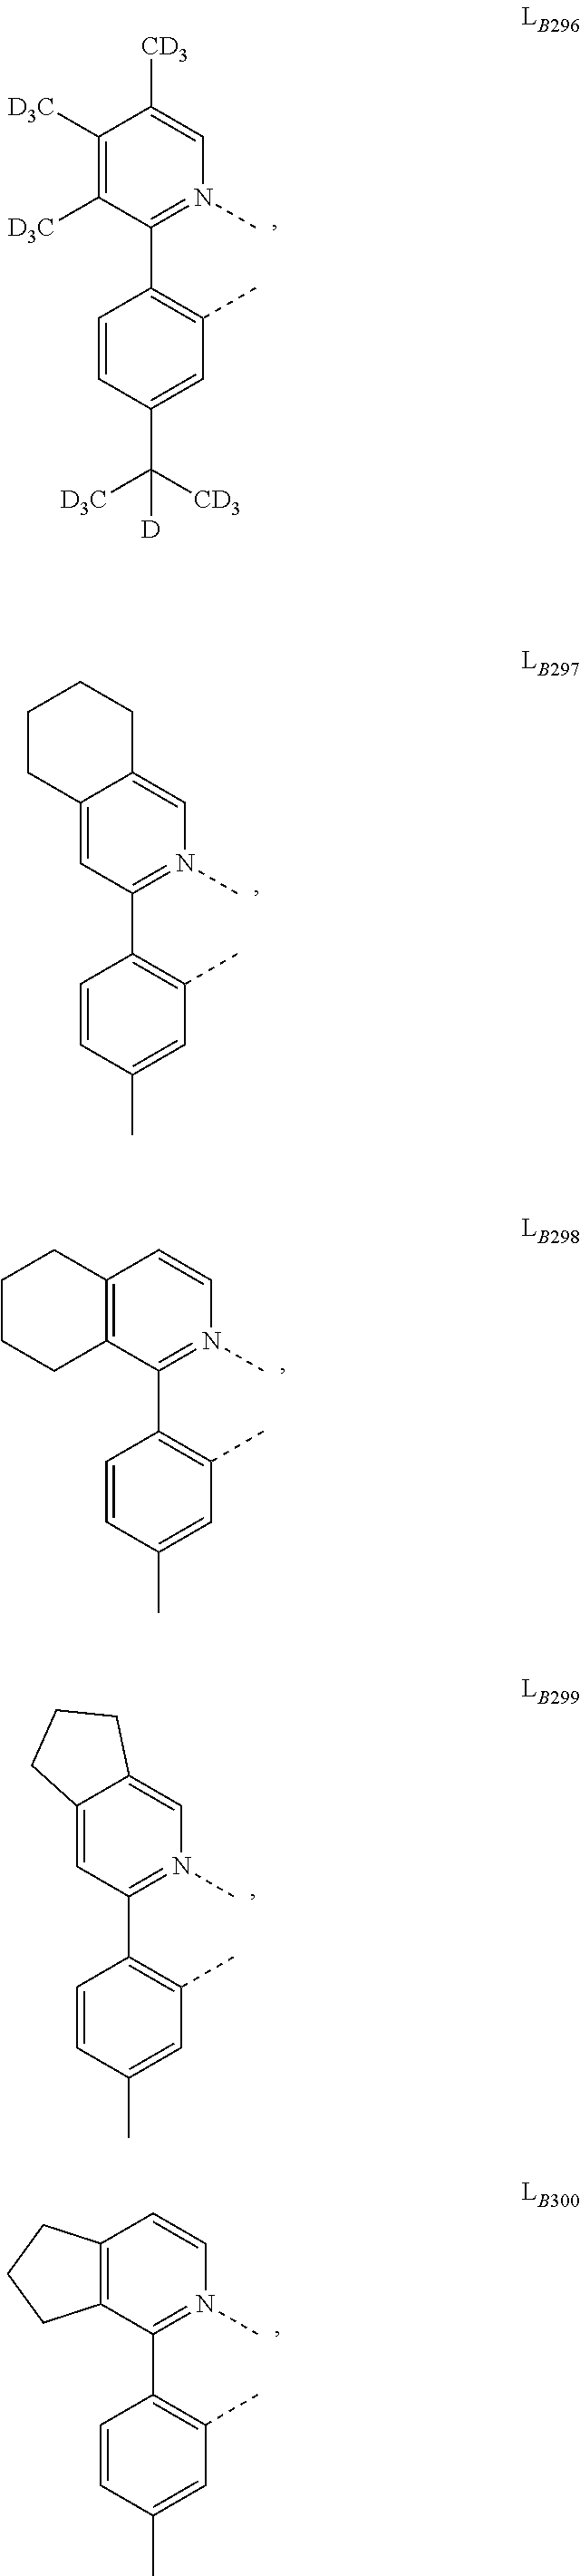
C1=CC(C([CD3])([D3C])[D])=CC(C)=C1C1=N(C)C=C([CD3])C([D3C])=C1[D3C].C1=CC(C)=CC(C)=C1C1=N(C)C=C2C(=C1)CCCC2.C1=CC(C)=CC(C)=C1C1=N(C)C=CC2=C1CCCC2.C1=CC(C)=CC(C)=C1C1=N(C)C=C2C(=C1)CCC2.C1=CC(C)=CC(C)=C1C1=N(C)C=CC2=C1CCC2
